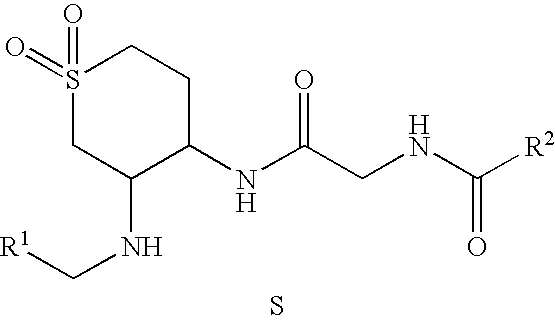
S.N(C(CNC([R2])=O)=O)C1CCS(=O)(=O)CC1NC[R1]
